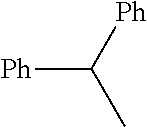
[Ph]C([Ph])C
